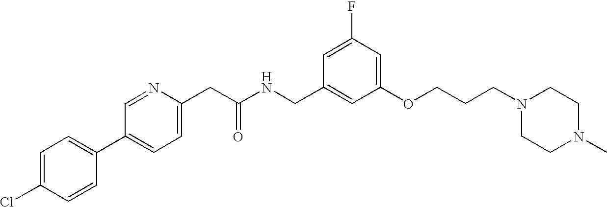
ClC1=CC=C(C2=CC=C(CC(NCC3=CC(OCCCN4CCN(C)CC4)=CC(F)=C3)=O)N=C2)C=C1
